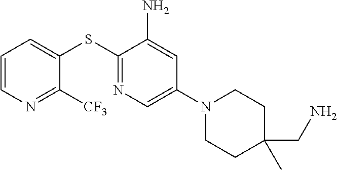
C1=CN=C([CF3])C(SC2=NC=C(N3CCC(CN)(C)CC3)C=C2N)=C1
